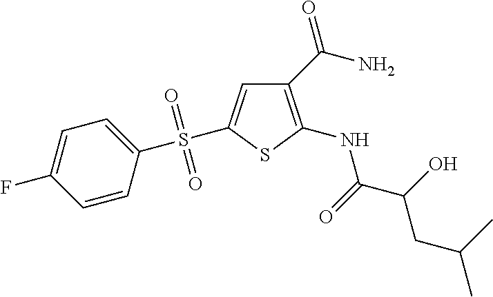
C1(C(N)=O)=C(NC(C(O)CC(C)C)=O)SC(S(C2=CC=C(F)C=C2)(=O)=O)=C1
